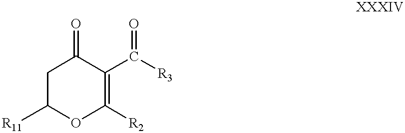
C1C([R11])OC([R2])=C(C([R3])=O)C1=O
